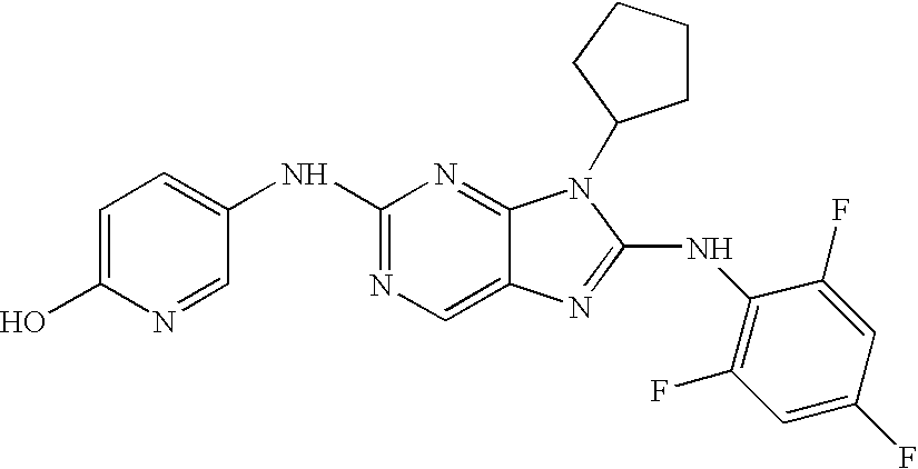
N1=C(NC2=CC=C(O)N=C2)N=C2C(=C1)N=C(NC1=C(F)C=C(F)C=C1F)N2C1CCCC1
